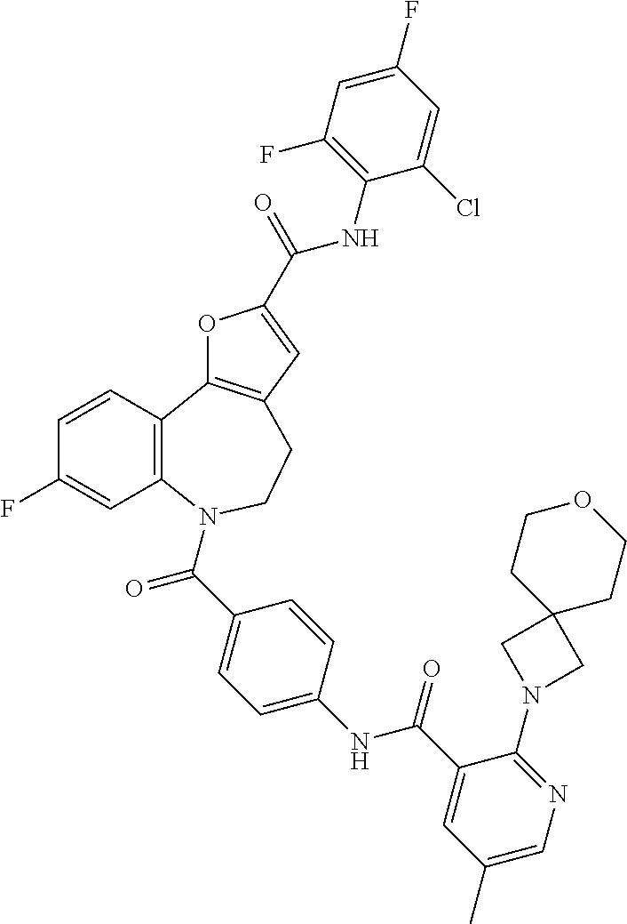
C1=CC2=C(C=C1F)N(C(C1=CC=C(NC(C3=CC(C)=CN=C3N3CC4(C3)CCOCC4)=O)C=C1)=O)CCC1=C2OC(C(=O)NC2=C(F)C=C(F)C=C2Cl)=C1
